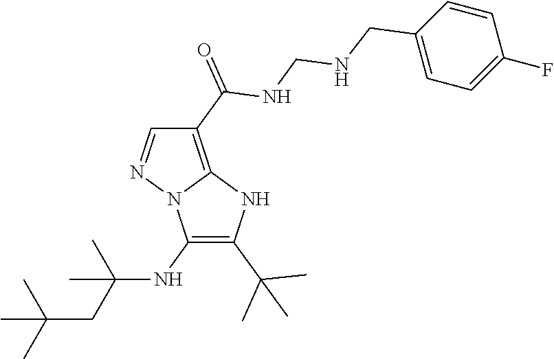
C1(NC(CC(C)(C)C)(C)C)=C(C(C)(C)C)NC2=C(C(=O)NCNCC3=CC=C(F)C=C3)C=NN12
